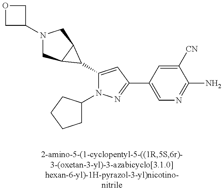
N1(C2COC2)CC2C(C1)C2C1=CC(C2=CN=C(N)C([CN])=C2)=NN1C1CCCC1
